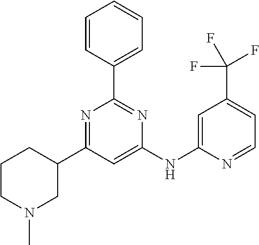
C1C(C2=NC(C3=CC=CC=C3)=NC(NC3=CC(C(F)(F)F)=CC=N3)=C2)CCCN1C
